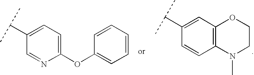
C1=C(C(C)C)C=CC2=C1OCCN2C.C1=C(C(C)C)C=NC(OC2=CC=CC=C2)=C1
